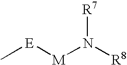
C[E][M]N([R8])[R7]
